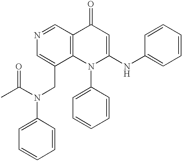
N1=CC2=C(C(CN(C3=CC=CC=C3)C(C)=O)=C1)N(C1=CC=CC=C1)C(NC1=CC=CC=C1)=CC2=O
